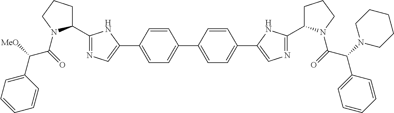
C1=CC(C2=CN=C(C3CCCN3C(=O)C([MeO])C3=CC=CC=C3)N2)=CC=C1C1=CC=C(C2=CN=C(C3CCCN3C(=O)C(N3CCCCC3)C3=CC=CC=C3)N2)C=C1
